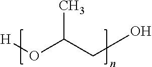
CC(CO)O[H]
